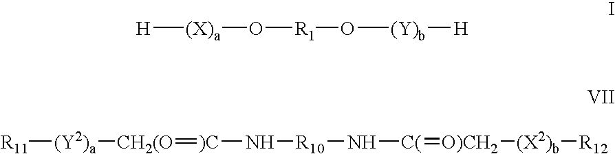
[H][(X)a]O[R1]O[(Y)b][H].[R11][(Y2)a][CH2(O]=[)C]N[R10]N[C(]=[O)CH2][(X2)b][R12]
